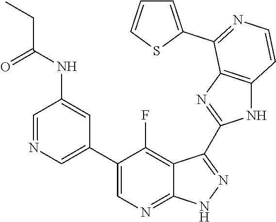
C1=NC=C(C2=CN=C3C(=C2F)C(C2=NC4=C(N2)C=CN=C4C2=CC=CS2)=N[N H]3)C=C1NC(CC)=O
